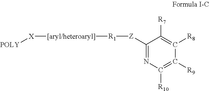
C1([Z][R1][[aryl/heteroaryl]][X][POLY])=NC([R10])=C([R9])C([R8])=C1[R7]
